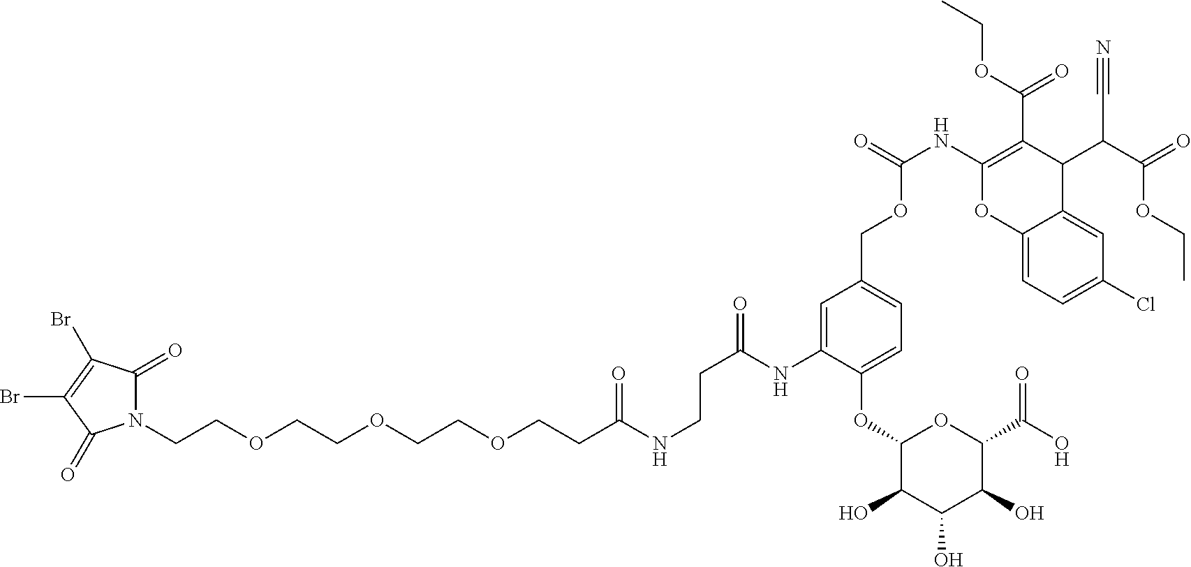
N1(CCOCCOCCOCCC(NCCC(=O)NC2=CC(COC(NC3=C(C(OCC)=O)C(C(C(=O)OCC)C#N)C4=CC(Cl)=CC=C4O3)=O)=CC=C2OC2C(O)C(O)C(O)C(C(O)=O)O2)=O)C(=O)C(Br)=C(Br)C1=O
